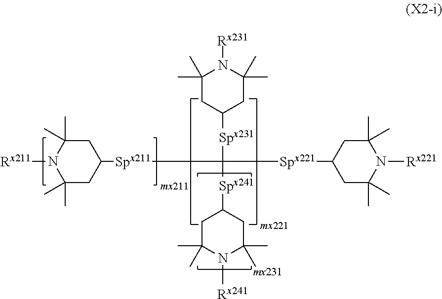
[Rx211]N1C(C)(C)CC([Spx211]C([Spx231]C2CC(C)(C)N([Rx231])C(C)(C)C2)([Spx241]C2CC(C)(C)N([Rx241])C(C)(C)C2)[Spx221]C2CC(C)(C)N([Rx221])C(C)(C)C2)CC1(C)C
